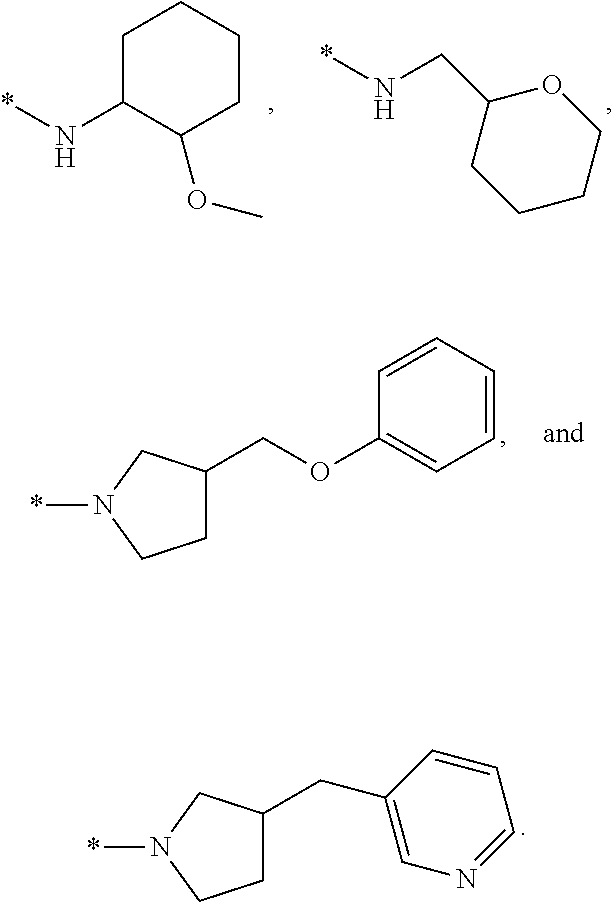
C1C(CC2=CN=CC=C2)CN(*)C1.C1C(N*)C(OC)CCC1.C(N*)C1CCCCO1.C1C(COC2=CC=CC=C2)CN(*)C1
